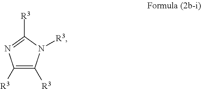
C1([R3])=C([R3])N([R3])C([R3])=N1
